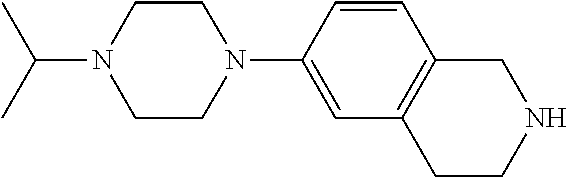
C1=CC(N2CCN(C(C)C)CC2)=CC2=C1CNCC2
